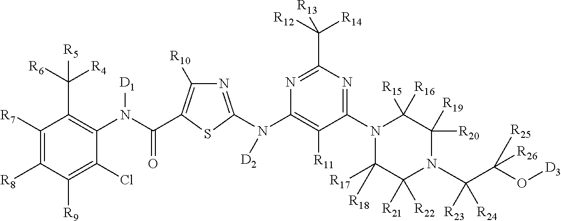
C1([R7])=C([R8])C([R9])=C(Cl)C(N(C(=O)C2=C([R10])N=C(N(C3=C([R11])C(N4C([R17])([R18])C([R21])([R22])N(C(C(O[D3])([R25])[R26])([R23])[R24])C([R20])([R19])C4([R15])[R16])=NC(C([R12])([R14])[R13])=N3)[D2])S2)[D1])=C1C([R6])([R4])[R5]
